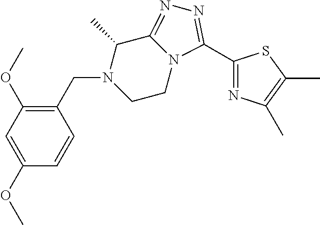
C1(C)C2=NN=C(C3=NC(C)=C(C)S3)N2CCN1CC1=C(OC)C=C(OC)C=C1
